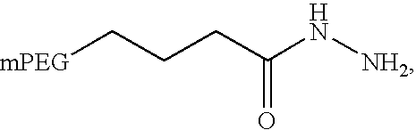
[mPEG]CCCC(N[NH2])=O
